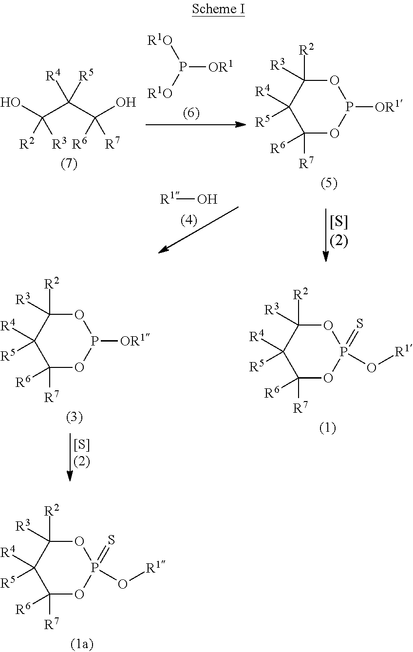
[OR1]P([R1O])[R1O].C(C(C(O)([R7])[R6])([R5])[R4])(O)([R3])[R2].O1C([R2])([R3])C([R4])([R5])C([R7])([R6])OP1[OR1].O[R1].O1C([R2])([R3])C([R4])([R5])C([R7])([R6])OP1[OR1].O1C([R2])([R3])C([R4])([R5])C([R7])([R6])OP1(O[R1])=S.O1C([R2])([R3])C([R4])([R5])C([R7])([R6])OP1(O[R1])=S
